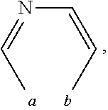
C(N=CC)=CC
